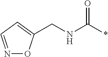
N1=CC=C(CNC(*)=O)O1
